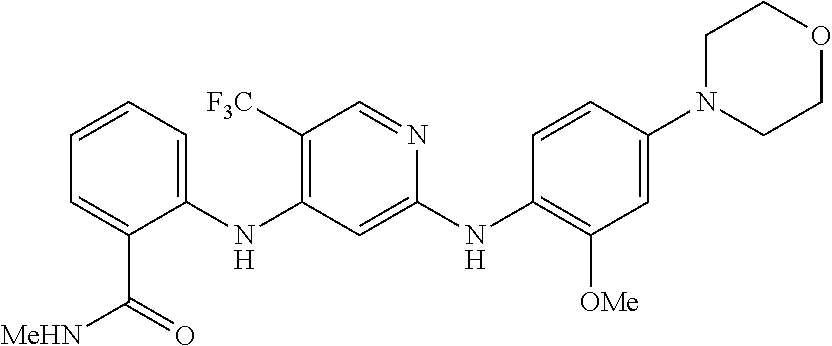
C1=CC=C(C(=O)[MeHN])C(NC2=C([F3C])C=NC(NC3=C([OMe])C=C(N4CCOCC4)C=C3)=C2)=C1
